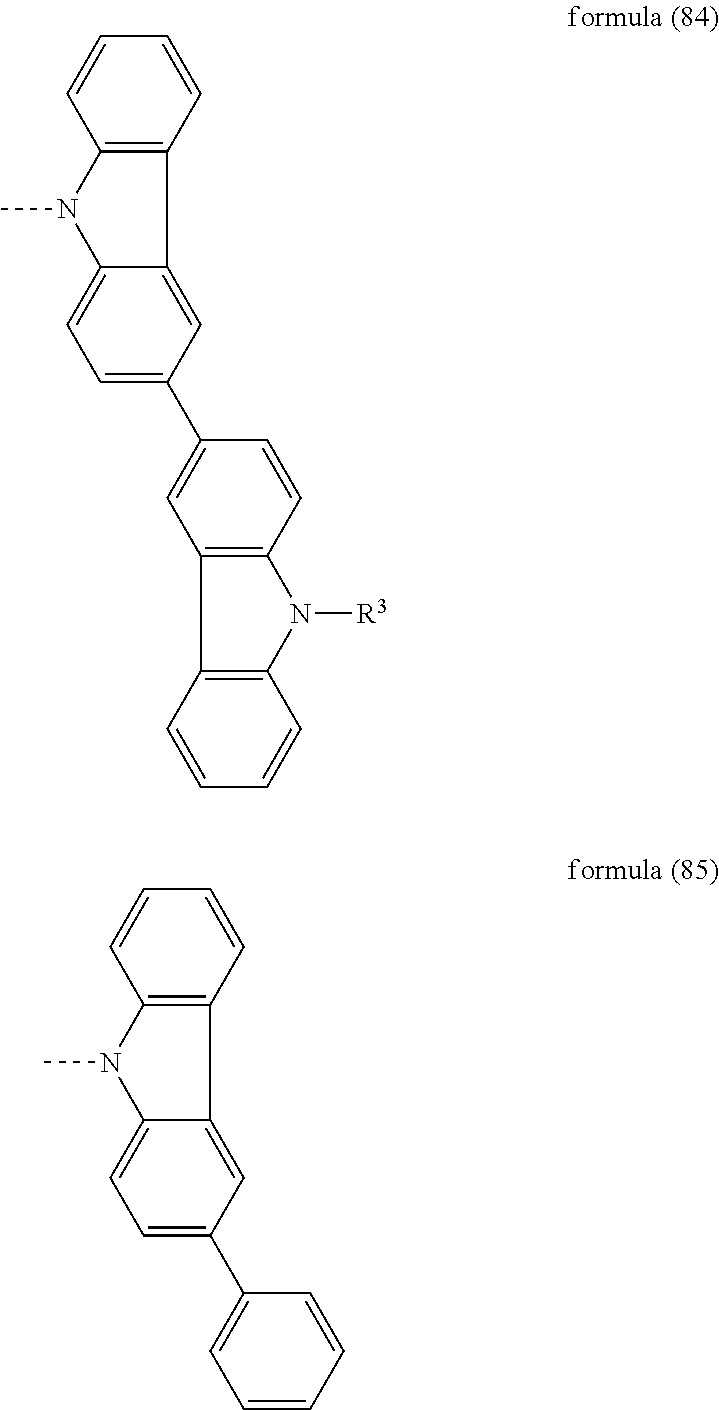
C1=CC2=C(C=C1)N(C)C1=CC=C(C3=CC4=C(C=C3)N([R3])C3=C4C=CC=C3)C=C21.C1=CC2=C(C=C1)N(C)C1=CC=C(C3=CC=CC=C3)C=C21
